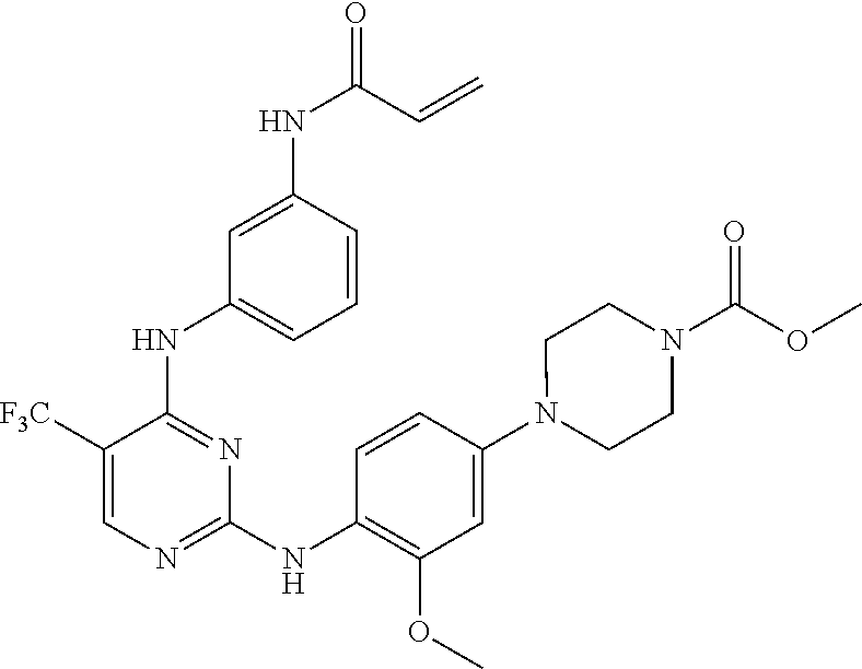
C1([F3C])=CN=C(NC2=C(OC)C=C(N3CCN(C(OC)=O)CC3)C=C2)N=C1NC1=CC=CC(NC(=O)C=C)=C1
